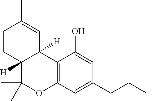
C12=C(C(O)=CC(CCC)=C1)C1([H])C([H])(C(C)(C)O2)CCC(C)=C1
